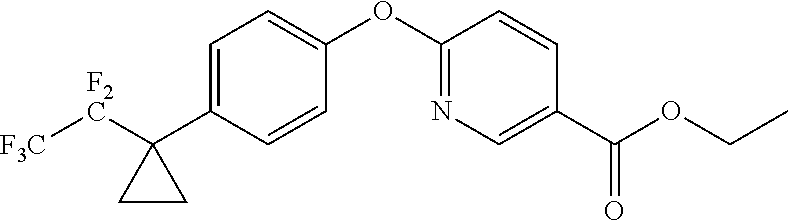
C1(OC2=NC=C(C(OCC)=O)C=C2)=CC=C(C2([F2C][F3C])CC2)C=C1
